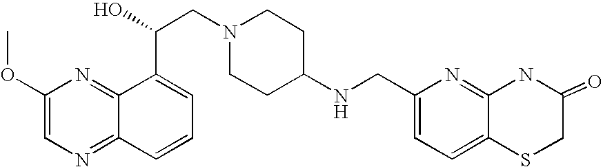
C1(OC)=CN=C2C(=N1)C(C(CN1CCC(NCC3=CC=C4C(=N3)NC(=O)CS4)CC1)O)=CC=C2
